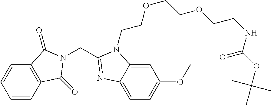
C1=CC2=C(C=C1)C(=O)N(CC1=NC3=CC=C(OC)C=C3N1CCOCCOCCNC(OC(C)(C)C)=O)C2=O
